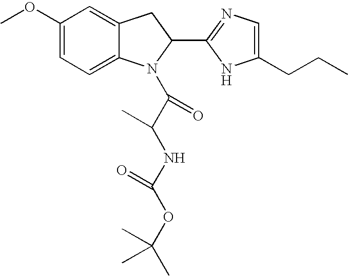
C12=CC=C(OC)C=C1CC(C1=NC=C(CCC)N1)N2C(C(NC(OC(C)(C)C)=O)C)=O
